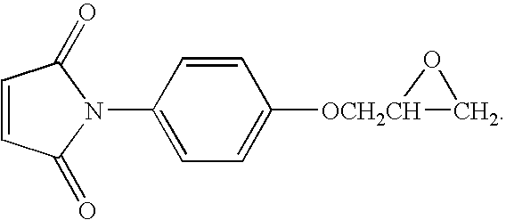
C1=C(N2C(=O)C=CC2=O)C=CC([OCH2CH]2CO2)=C1
